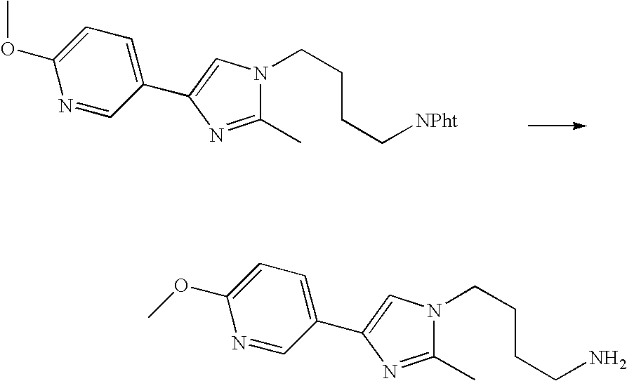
C(CCN1C(C)=NC(C2=CC=C(OC)N=C2)=C1)C[NPht].NCCCCN1C(C)=NC(C2=CC=C(OC)N=C2)=C1
